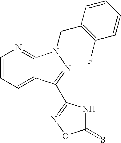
C1=CC=CC(F)=C1CN1C2=NC=CC=C2C(C2=NOC(=S)N2)=N1
